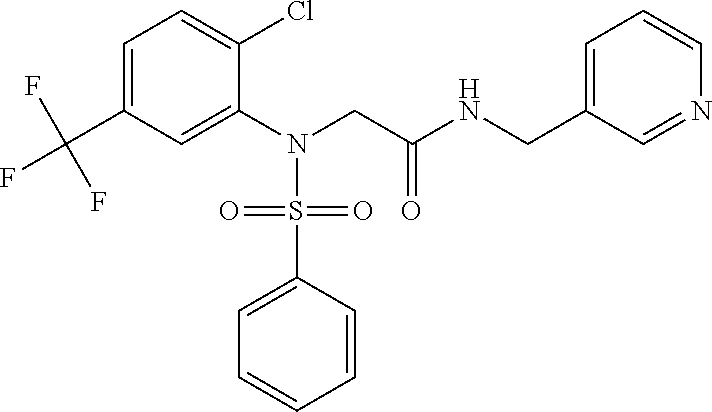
C1=C(C(F)(F)F)C=C(N(CC(NCC2=CC=CN=C2)=O)S(=O)(=O)C2=CC=CC=C2)C(Cl)=C1
